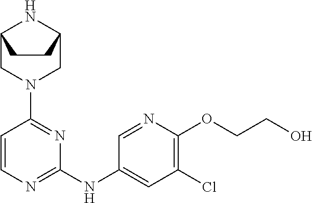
C12CN(C3=NC(NC4=CC(Cl)=C(OCCO)N=C4)=NC=C3)CC(N1)CC2
